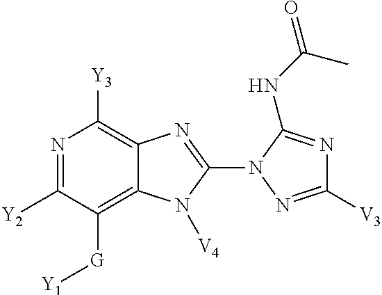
N1=C([Y2])C([G][Y1])=C2C(=C1[Y3])N=C(N1N=C([V3])N=C1NC(C)=O)N2[V4]
